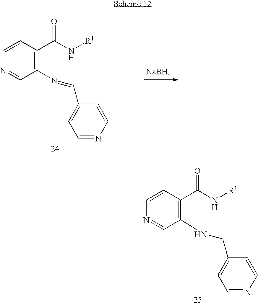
C1(N=CC2=CC=NC=C2)=C(C(N[R1])=O)C=CN=C1.[NaBH4].C1(NCC2=CC=NC=C2)=C(C(N[R1])=O)C=CN=C1
